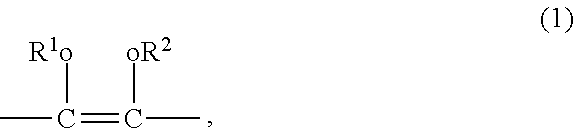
CC([R1o])=C(C)[oR2]
